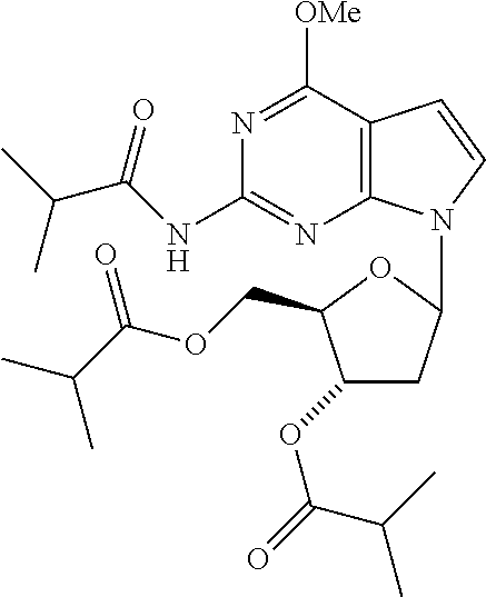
N1=C([OMe])C2=C(N=C1NC(C(C)C)=O)N(C1CC(OC(=O)C(C)C)C(COC(C(C)C)=O)O1)C=C2
